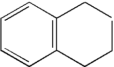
C1=CC(CC)=C(C)C=C1
